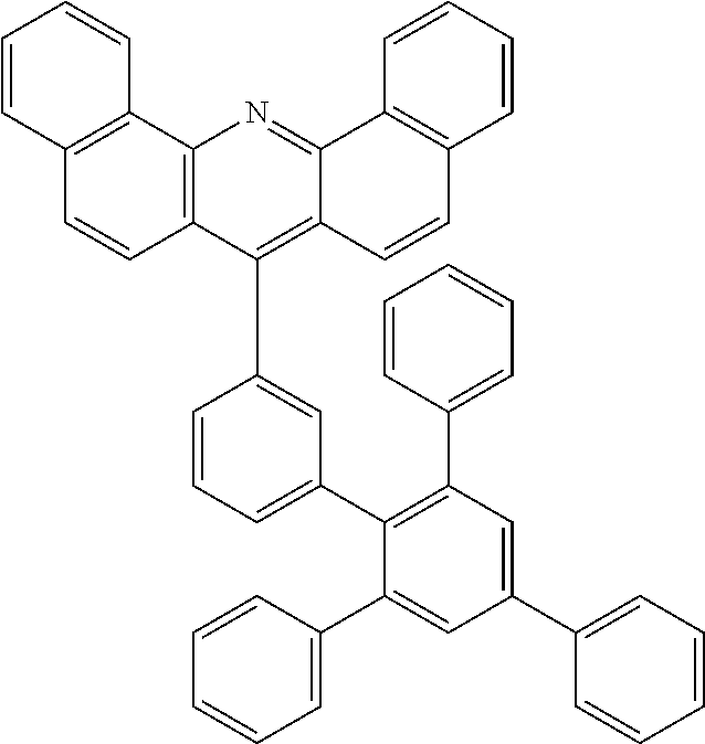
C12=C(C3=CC(C4=C(C5=CC=CC=C5)C=C(C5=CC=CC=C5)C=C4C4=CC=CC=C4)=CC=C3)C3=C(N=C1C1=C(C=C2)C=CC=C1)C1=C(C=C3)C=CC=C1
